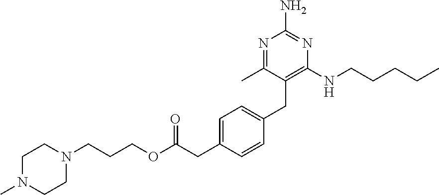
N1=C(C)C(CC2=CC=C(CC(OCCCN3CCN(C)CC3)=O)C=C2)=C(NCCCCC)N=C1N
